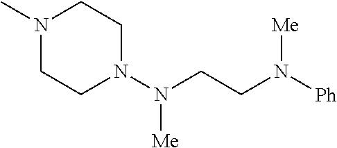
N1(C)CCN(N(CCN([Me])[Ph])[Me])CC1
